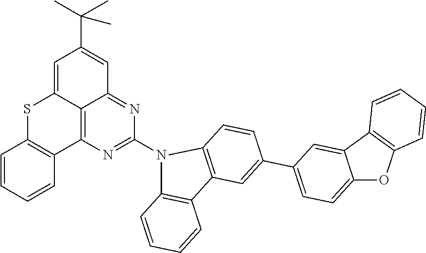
C12=CC=C(C3=CC4=C(C=C3)N(C3=NC5=C6C(=N3)C=C(C(C)(C)C)C=C6SC3=C5C=CC=C3)C3=C4C=CC=C3)C=C1C1=C(O2)C=CC=C1
